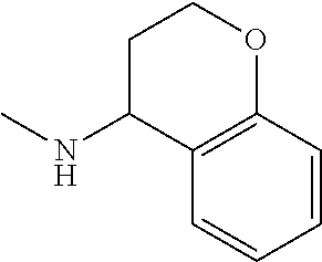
C12=C(C=CC=C1)OCCC2NC
